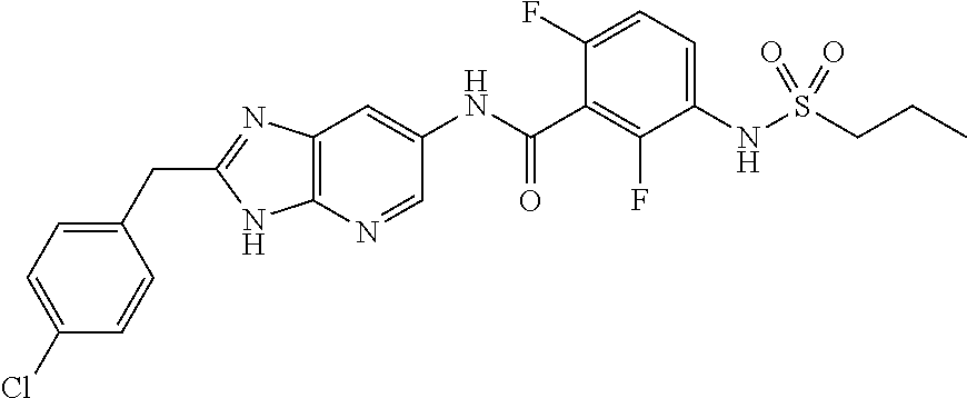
C12=C(N=C(CC3=CC=C(Cl)C=C3)N1)C=C(NC(C1=C(F)C(NS(CCC)(=O)=O)=CC=C1F)=O)C=N2
